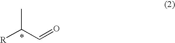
CC(C=O)[R]
